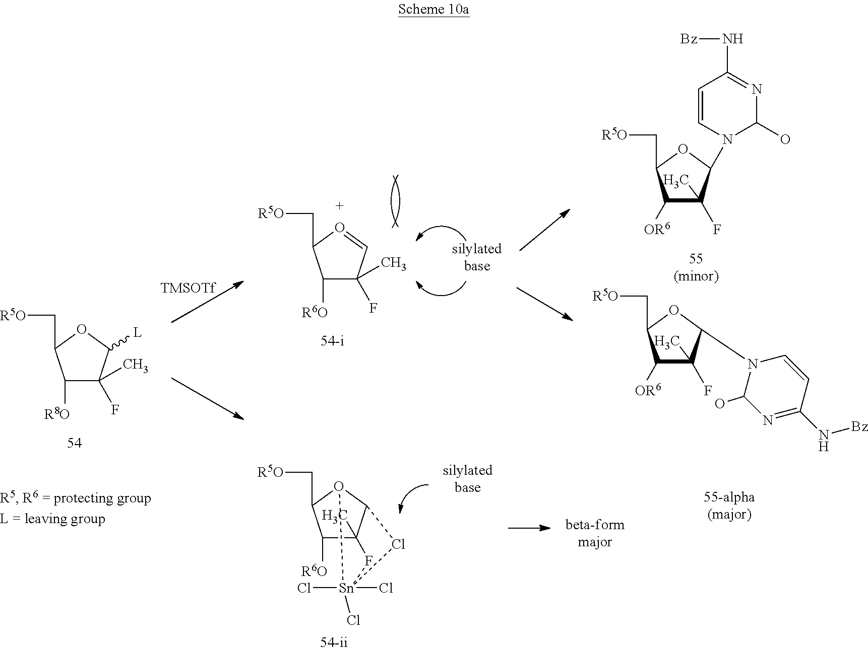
C1([OR6])C(F)(C)C(N2C(O)N=C(N[Bz])C=C2)OC1C[R5O].C1([R8O])C(F)(C)C([L])OC1C[R5O].[TMSOTf].C1([R6O])C(F)(C)C=OC1C[R5O].C1([OR6])C(F)(C)C(N2C(O)N=C(N[Bz])C=C2)OC1C[R5O].C1([R6O])C2(C)C3O(C1C[R5O])[Sn](Cl)(Cl)(Cl)(F2)Cl3
